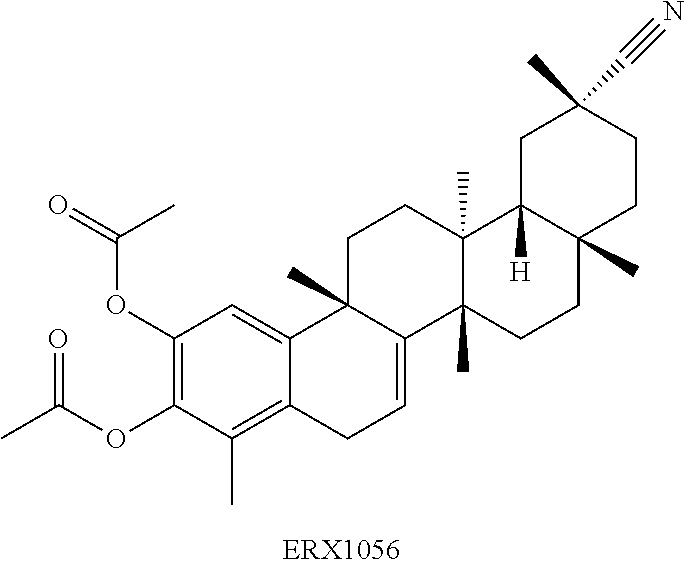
C1(OC(=O)C)=C(OC(C)=O)C(C)=C2C(=C1)C1(C)C(=CC2)C2(C)C(C)(CC1)C1([H])C(C)(CC2)CCC(C)(C#N)C1
